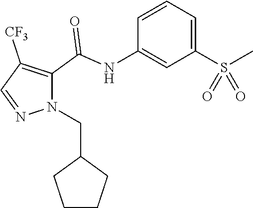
C1=CC(NC(C2=C([CF3])C=NN2CC2CCCC2)=O)=CC(S(C)(=O)=O)=C1
